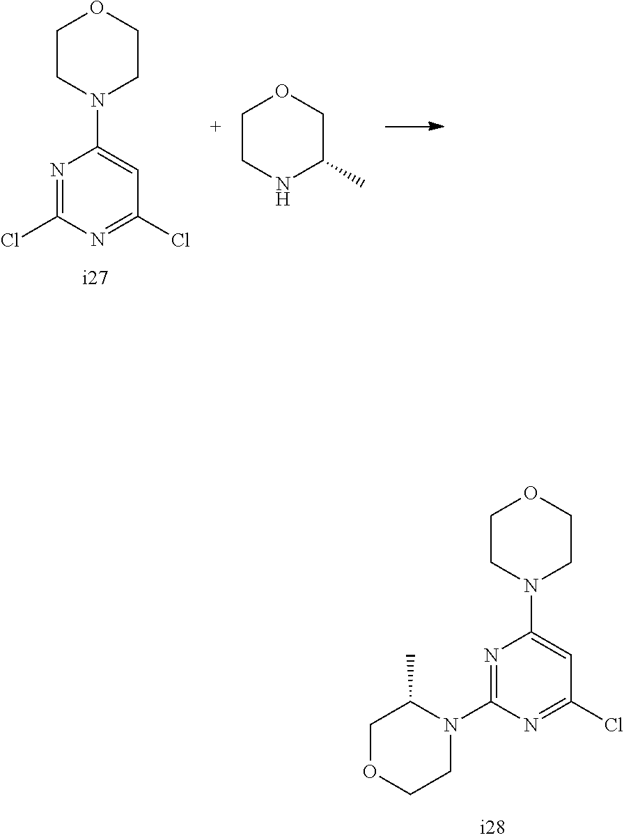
N1=C(N2C(C)COCC2)N=C(Cl)C=C1N1CCOCC1.C1CNC(C)CO1.N1=C(Cl)N=C(Cl)C=C1N1CCOCC1
